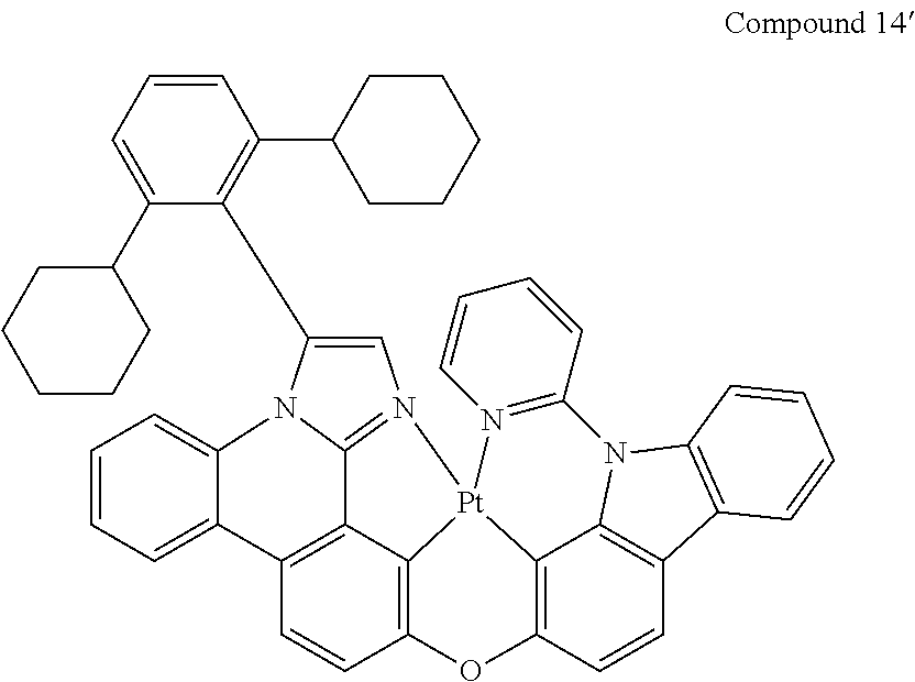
C1=CC=C2C(=C1)N1C3=N(C=C1C1=C(C4CCCCC4)C=CC=C1C1CCCCC1)[Pt]14C5=C(C=CC2=C53)OC2=C1C1=C(C=C2)C2=C(N1C1=N4C=CC=C1)C=CC=C2
